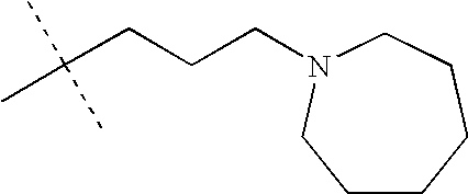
C1CCCCN(CCCC(C)(C)C)C1
